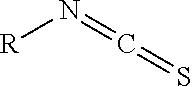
[R]N=C=S
